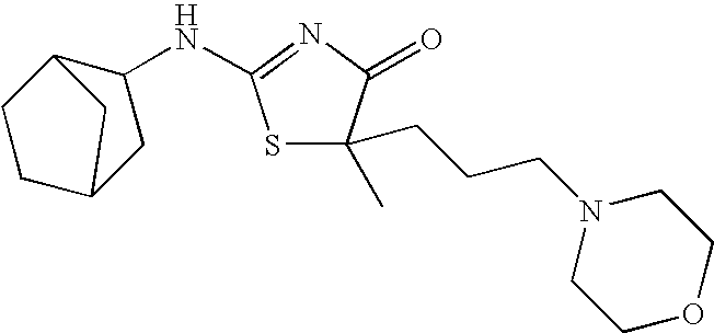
S1C(C)(CCCN2CCOCC2)C(=O)N=C1NC1C2CCC(C1)C2
